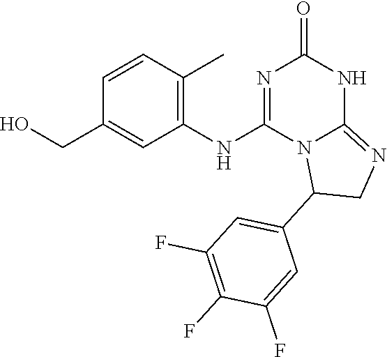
C1=CC(C)=C(NC2=NC(=O)NC3=NCC(C4=CC(F)=C(F)C(F)=C4)N23)C=C1CO
